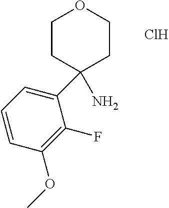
C1CC(C2=CC=CC(OC)=C2F)(N)CCO1.Cl
